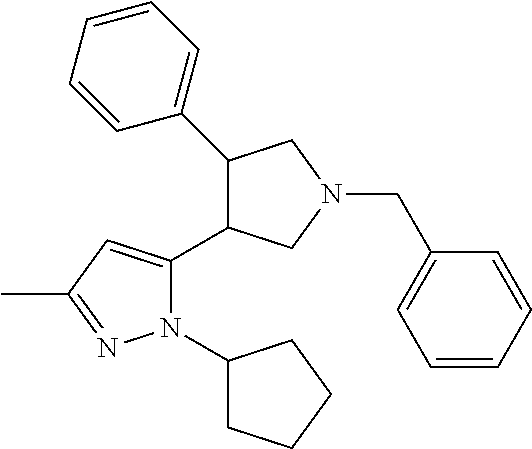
C1(C2=CC=CC=C2)C(C2=CC(C)=NN2C2CCCC2)CN(CC2=CC=CC=C2)C1
